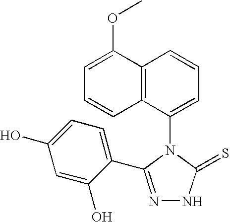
C12=C(C(N3C(=S)NN=C3C3=CC=C(O)C=C3O)=CC=C1)C=CC=C2OC
